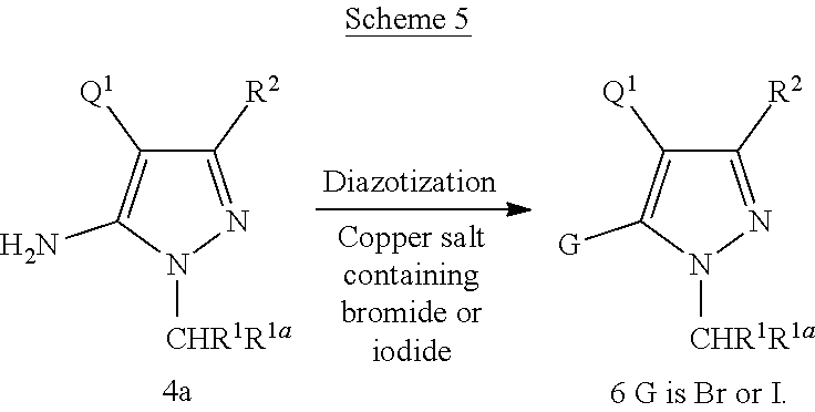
C1([R2])=NN([CHR1R1a])C(N)=C1[Q1].C1([R2])=NN([CHR1R1a])C([G])=C1[Q1]
